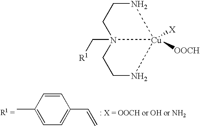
CC1=CC=C(C=C)C=C1.[R1]CN12CCN[Cu]1([OOCH])([X])NCC2
